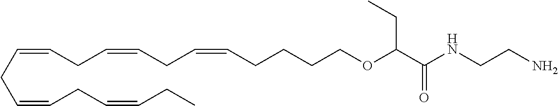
C(=CCC=CCC=CCCCCOC(CC)C(=O)NCCN)CC=CCC=CCC
